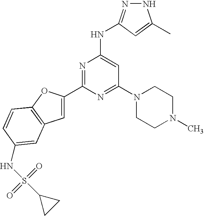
N1N=C(NC2=CC(N3CCN(C)CC3)=NC(C3=CC4=C(O3)C=CC(NS(=O)(=O)C3CC3)=C4)=N2)C=C1C
